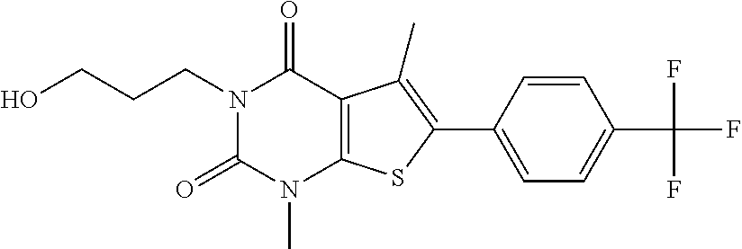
N1(CCCO)C(=O)N(C)C2=C(C1=O)C(C)=C(C1=CC=C(C(F)(F)F)C=C1)S2
